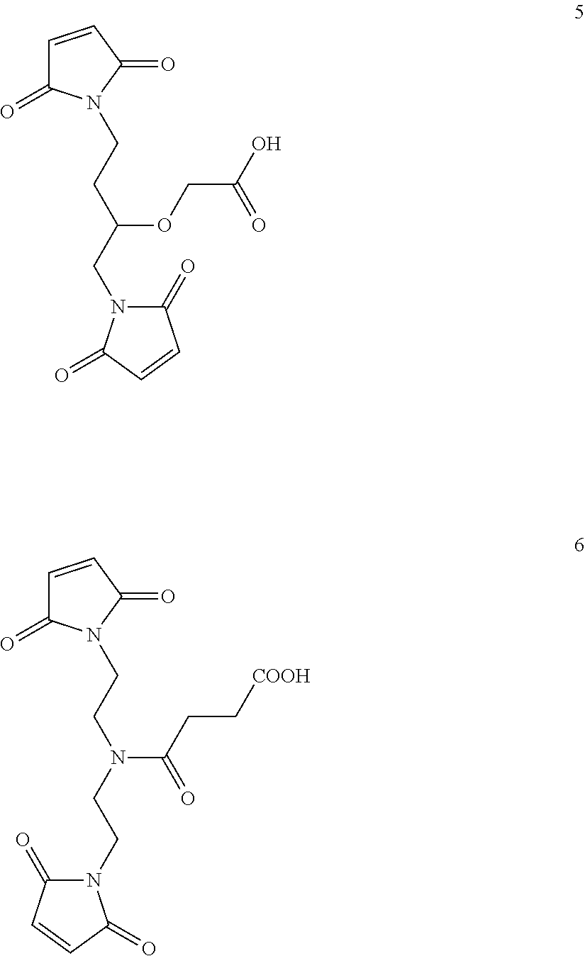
C(CC(CN1C(=O)C=CC1=O)OCC(O)=O)N1C(=O)C=CC1=O.C(CN(CCN1C(=O)C=CC1=O)C(CC[COOH])=O)N1C(=O)C=CC1=O
